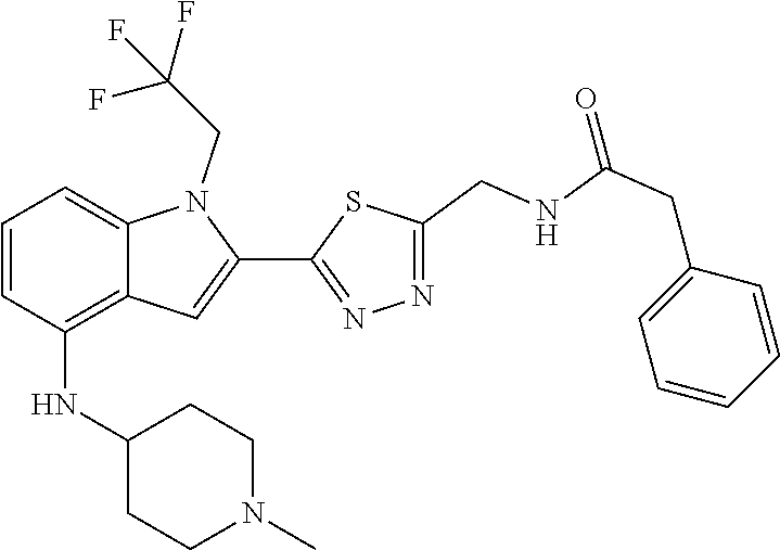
N1=C(C2=CC3=C(NC4CCN(C)CC4)C=CC=C3N2CC(F)(F)F)SC(CNC(CC2=CC=CC=C2)=O)=N1
